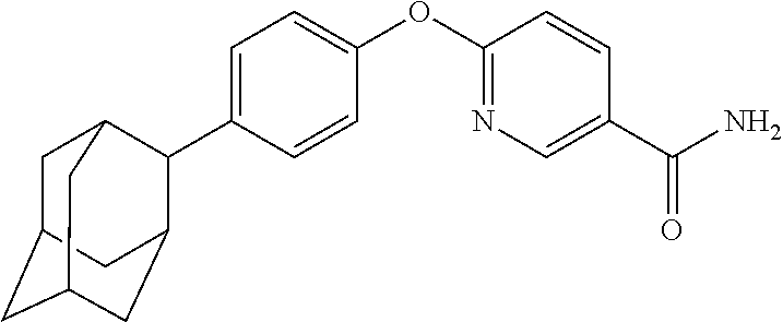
C1=C(C2C3CC4CC(CC2C4)C3)C=CC(OC2=NC=C(C(N)=O)C=C2)=C1
